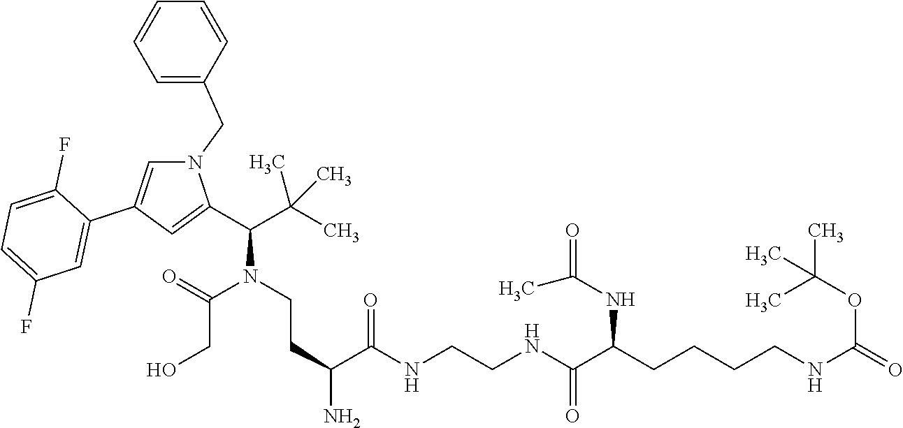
C(CO)(N(CCC(C(NCCNC(C(CCCCNC(=O)OC(C)(C)C)NC(=O)C)=O)=O)N)C(C(C)(C)C)C1=CC(C2=CC(F)=CC=C2F)=CN1CC1=CC=CC=C1)=O
